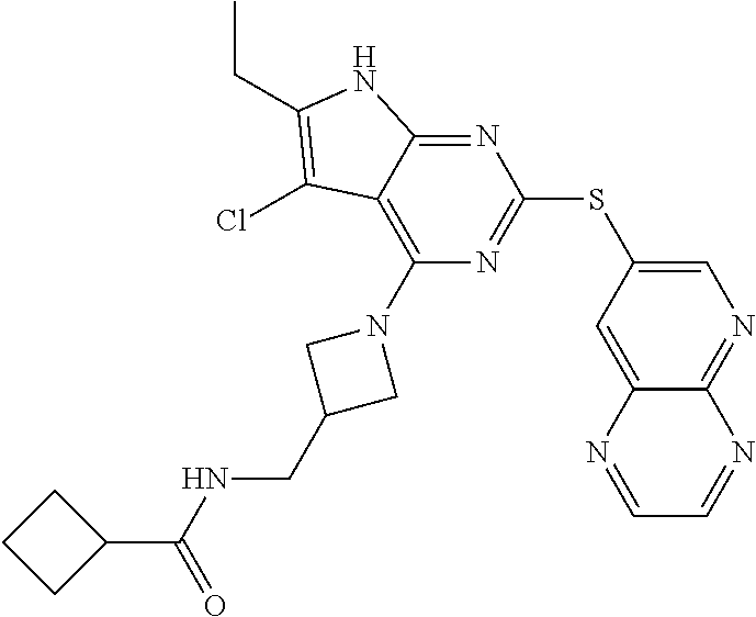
C1=C(SC2=NC(N3CC(CNC(C4CCC4)=O)C3)=C3C(=N2)NC(CC)=C3Cl)C=C2C(=N1)N=CC=N2
